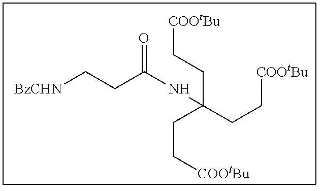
[BzCHN]CCC(NC(CC[COOtBu])(CC[COOtBu])CC[COOtBu])=O
